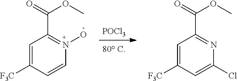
[POCl3].C1=C([F3C])C=C(Cl)N=C1C(=O)OC.C1=C([F3C])C=CN(O)=C1C(=O)OC
